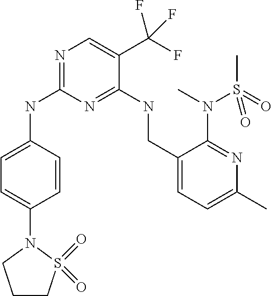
C1=C(NC2=NC=C(C(F)(F)F)C(NCC3=CC=C(C)N=C3N(S(C)(=O)=O)C)=N2)C=CC(N2CCCS2(=O)=O)=C1
